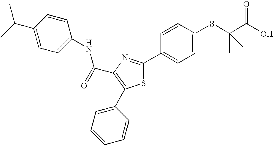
C(C1=C(C2=CC=CC=C2)SC(C2=CC=C(SC(C(O)=O)(C)C)C=C2)=N1)(NC1=CC=C(C(C)C)C=C1)=O
